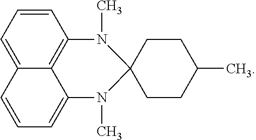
C1CC(C)CCC12N(C)C1=C3C(=CC=CC3=CC=C1)N2C
